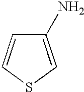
C1(N)=CSC=C1
